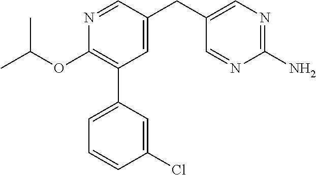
C1(OC(C)C)=C(C2=CC=CC(Cl)=C2)C=C(CC2=CN=C(N)N=C2)C=N1
